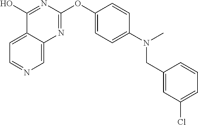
C1(O)=NC(OC2=CC=C(N(C)CC3=CC(Cl)=CC=C3)C=C2)=NC2=CN=CC=C12
